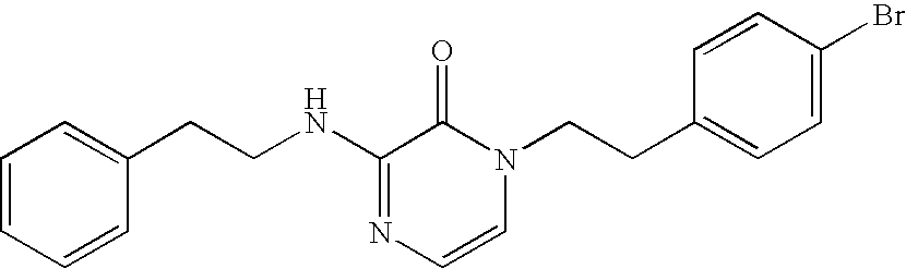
C1=CC=CC(CCNC2=NC=CN(CCC3=CC=C(Br)C=C3)C2=O)=C1
